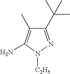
C1(C(C)(C)C)=NN([C2H5])C(N)=C1C
